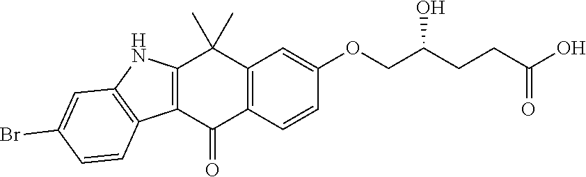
C12=C(C(=O)C3=C(C1(C)C)C=C(OCC(CCC(O)=O)O)C=C3)C1=C(N2)C=C(Br)C=C1
